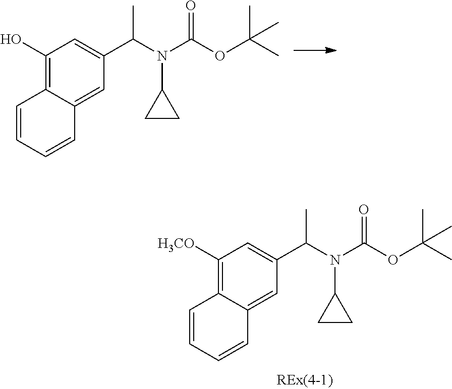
C1(O)=C2C(=CC(C(N(C(OC(C)(C)C)=O)C3CC3)C)=C1)C=CC=C2.C1([H3CO])=C2C(=CC(C(N(C(OC(C)(C)C)=O)C3CC3)C)=C1)C=CC=C2
